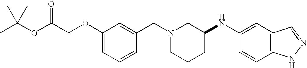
C1(OCC(OC(C)(C)C)=O)=CC=CC(CN2CCCC(NC3=CC4=C(C=C3)NN=C4)C2)=C1
